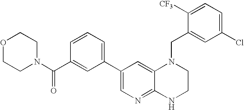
C1(C2=CC=CC(C(N3CCOCC3)=O)=C2)=CN=C2C(=C1)N(CC1=CC(Cl)=CC=C1[CF3])CCN2
